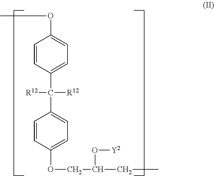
C1=CC(C([R12])([R12])C2=CC=C(OCC(CC)O[Y2])C=C2)=CC=C1OC
